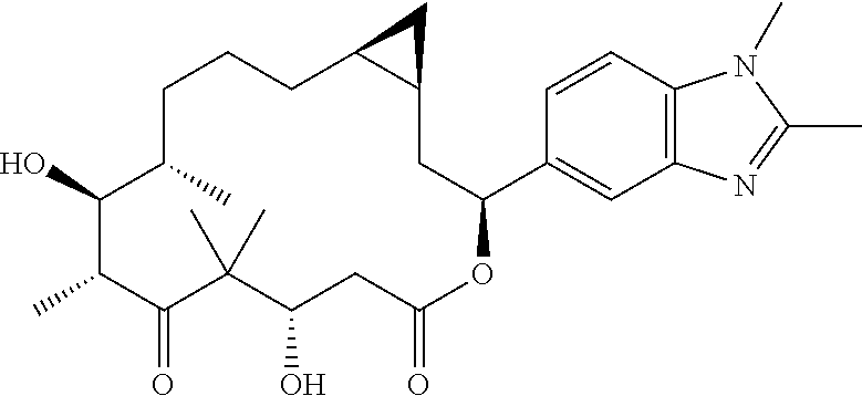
C1(O)C(C)C(=O)C(C)(C)C(O)CC(=O)OC(C2=CC3=C(C=C2)N(C)C(C)=N3)CC2C(CCCC1C)C2
